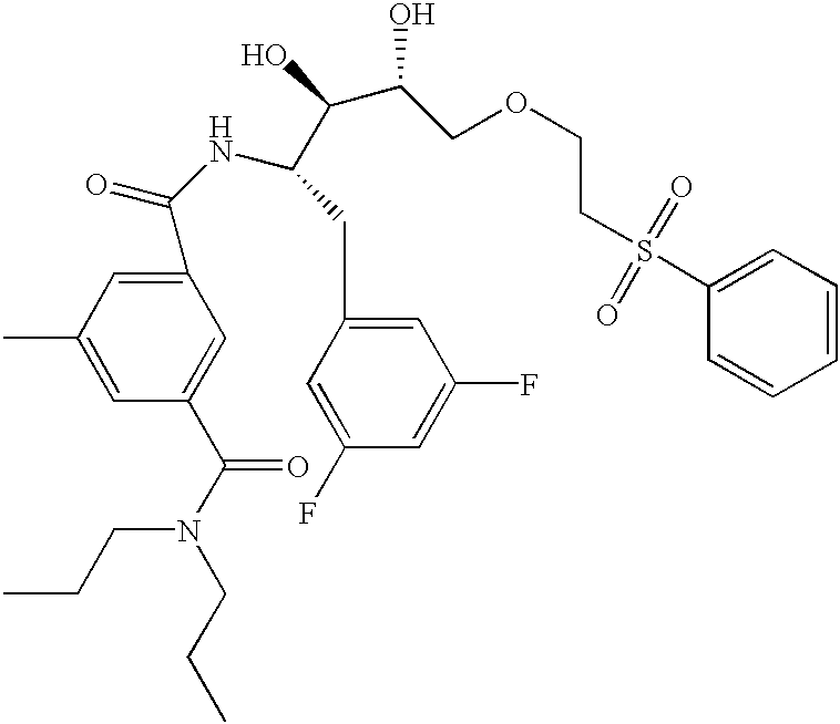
C1(C(NC(CC2=CC(F)=CC(F)=C2)C(O)C(COCCS(C2=CC=CC=C2)(=O)=O)O)=O)=CC(C)=CC(C(N(CCC)CCC)=O)=C1
